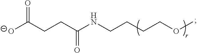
[O-]C(CCC(NCCCCOC)=O)=O
